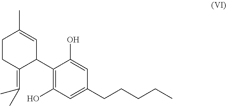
C1CC(=C(C)C)C(C2=C(O)C=C(CCCCC)C=C2O)C=C1C
